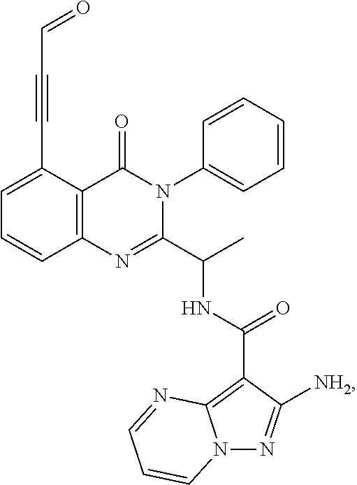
C12=C(C(C#CC=O)=CC=C1)C(=O)N(C1=CC=CC=C1)C(C(C)NC(C1=C3N(N=C1[NH2])C=CC=N3)=O)=N2
